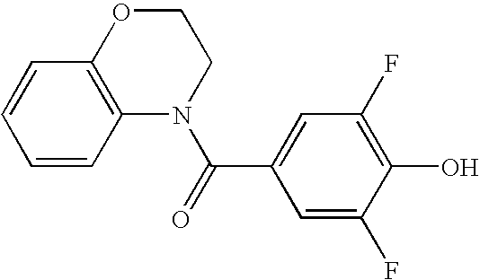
C1=CC2=C(C=C1)OCCN2C(=O)C1=CC(F)=C(O)C(F)=C1
